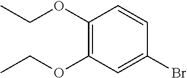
C1(OCC)=C(OCC)C=C(Br)C=C1
